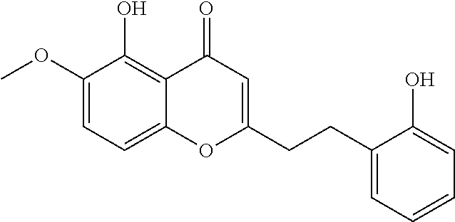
C1(OC)=CC=C2C(=C1O)C(=O)C=C(CCC1=CC=CC=C1O)O2
